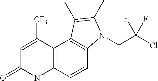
C1=C([CF3])C2=C(NC1=O)C=CC1=C2C(C)=C(C)N1CC(Cl)(F)F
